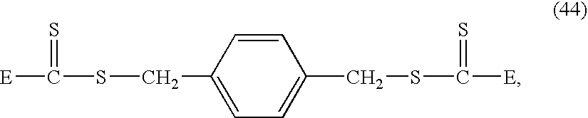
[E]C(=S)SCC1=CC=C(CSC([E])=S)C=C1
